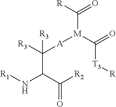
C(=O)(C(N[R1])C([A][M](C(=O)[R])C(=O)[T3][R])([R3])[R3])[R2]
